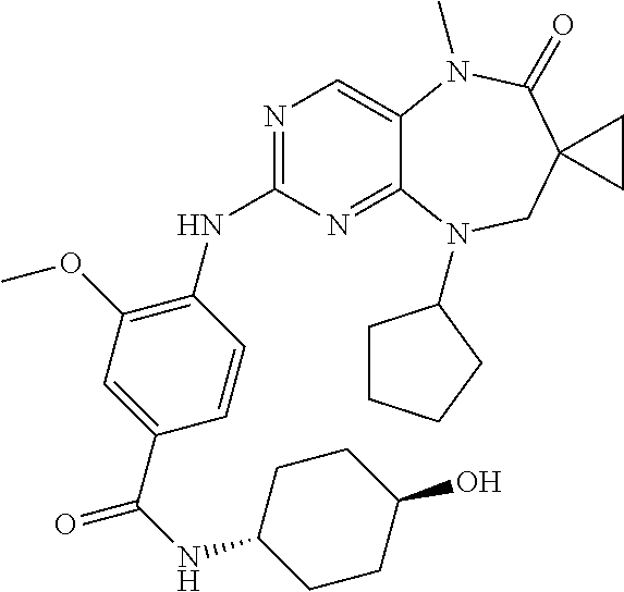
N1=C(NC2=C(OC)C=C(C(NC3CCC(O)CC3)=O)C=C2)N=C2C(=C1)N(C)C(=O)C1(CN2C2CCCC2)CC1
